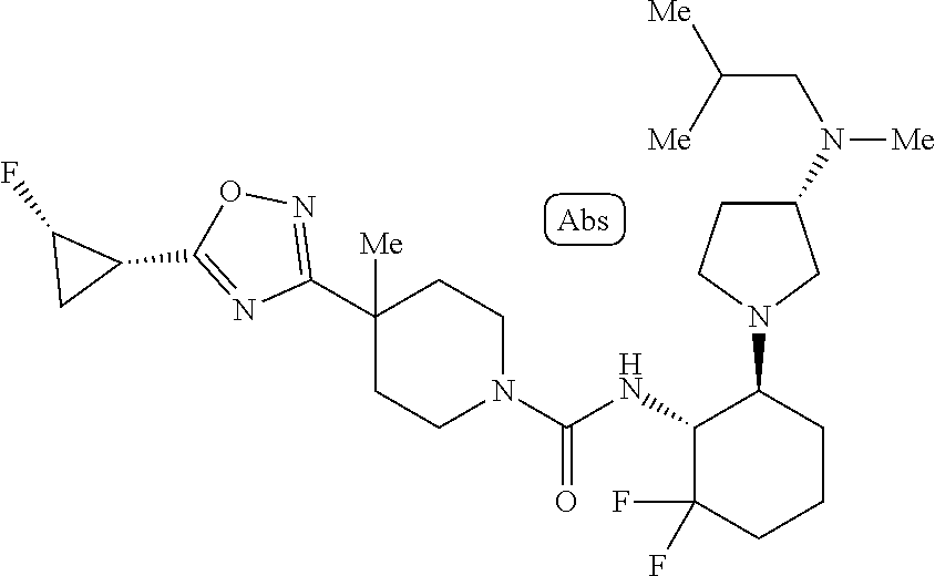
C1(C2([Me])CCN(C(=O)NC3C(F)(F)CCCC3N3CC(N(CC([Me])[Me])[Me])CC3)CC2)=NOC(C2C(F)C2)=N1
